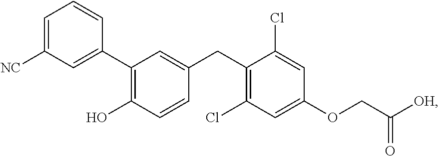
C1=C([NC])C=C(C2=C(O)C=CC(CC3=C(Cl)C=C(OCC([OH])=O)C=C3Cl)=C2)C=C1
